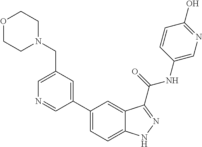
C1(CN2CCOCC2)=CN=CC(C2=CC=C3C(=C2)C(C(NC2=CN=C(O)C=C2)=O)=NN3)=C1
